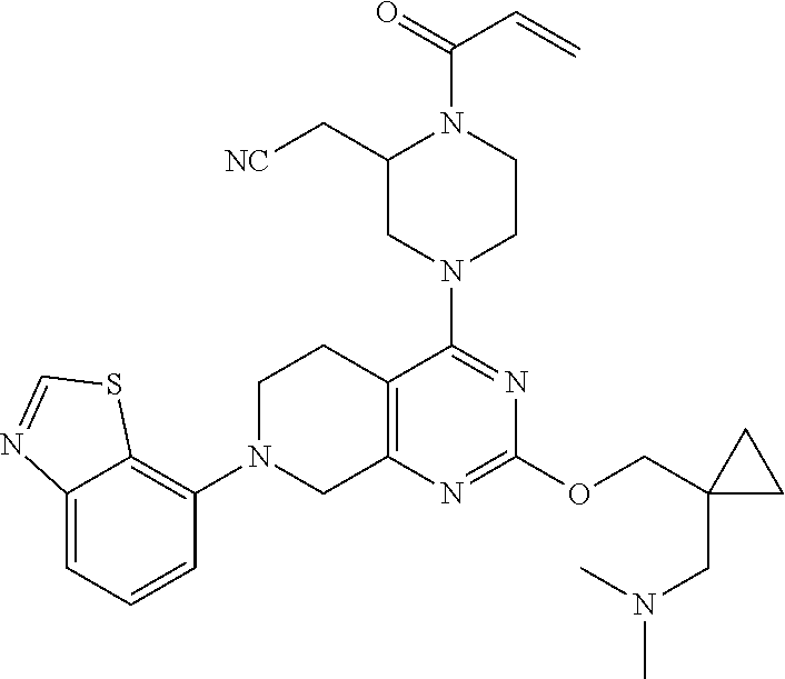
C12=CC=CC(N3CC4=C(CC3)C(N3CCN(C(=O)C=C)C(C[NC])C3)=NC(OCC3(CN(C)C)CC3)=N4)=C1SC=N2
